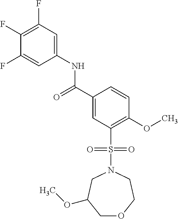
C1(F)=C(F)C=C(NC(C2=CC(S(N3CC(OC)COCC3)(=O)=O)=C(OC)C=C2)=O)C=C1F
